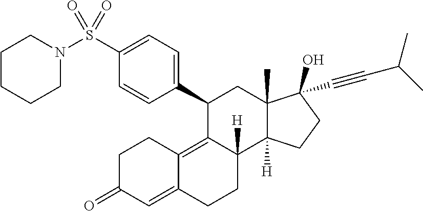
C1(C2=CC=C(S(N3CCCCC3)(=O)=O)C=C2)C2=C3C(=CC(=O)CC3)CCC2([H])C2([H])C(C)(C1)C(C#CC(C)C)(O)CC2
